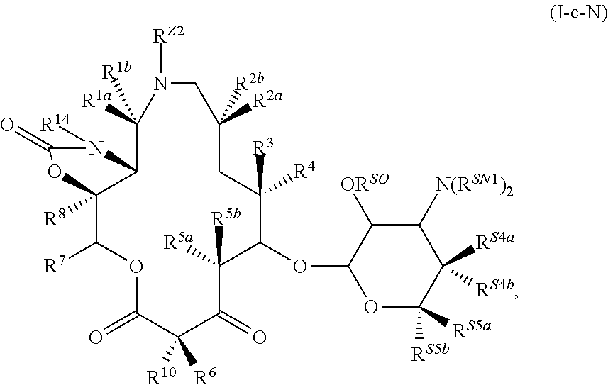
C12([R8])C([R7])OC(=O)C([R10])([R6])C(=O)C([R5a])([R5b])C(OC3OC([RS5a])([RS5b])C([RS4b])([RS4a])C([N(RSN1)2])C3[ORSO])C([R4])([R3])CC([R2b])([R2a])CN([RZ2])C([R1a])([R1b])C1N([R14])C(=O)O2
